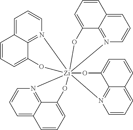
C1=C2C3=N(C=C1)[Zi]145(N6=C7C(=CC=C6)C=CC=C7O1)(N1=C6C(=CC=C1)C=CC=C6O4)(N1=C4C(=CC=C1)C=CC=C4O5)OC3=CC=C2
